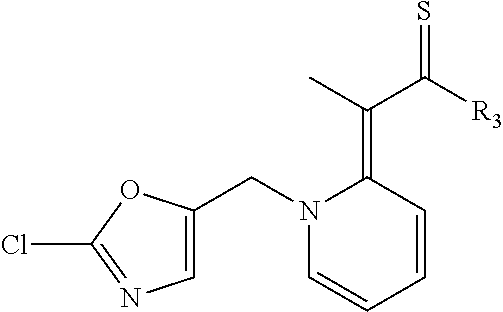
C1=CC=CC(=C(C([R3])=S)C)N1CC1=CN=C(Cl)O1
